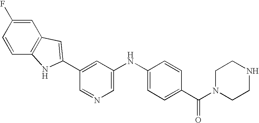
C1=C(F)C=CC2=C1C=C(C1=CC(NC3=CC=C(C(N4CCNCC4)=O)C=C3)=CN=C1)N2
